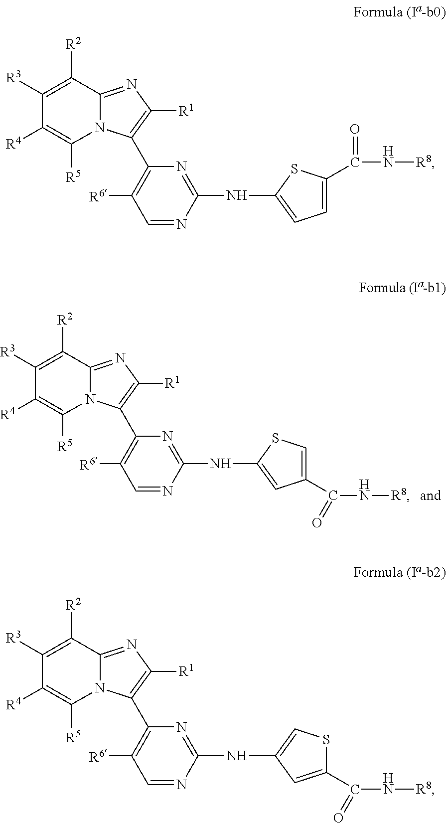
N1=CC([R6])=C(C2=C([R1])N=C3N2C([R5])=C([R4])C([R3])=C3[R2])N=C1NC1=CC=C(C(=O)N[R8])S1.N1=CC([R6])=C(C2=C([R1])N=C3N2C([R5])=C([R4])C([R3])=C3[R2])N=C1NC1=CSC(C(N[R8])=O)=C1.N1=CC([R6])=C(C2=C([R1])N=C3N2C([R5])=C([R4])C([R3])=C3[R2])N=C1NC1=CC(C(N[R8])=O)=CS1
